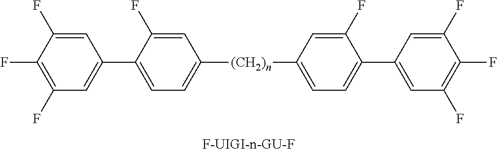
C1=C(F)C(F)=C(F)C=C1C1=CC=C([(CH2)n]C2=CC=C(C3=CC(F)=C(F)C(F)=C3)C(F)=C2)C=C1F
